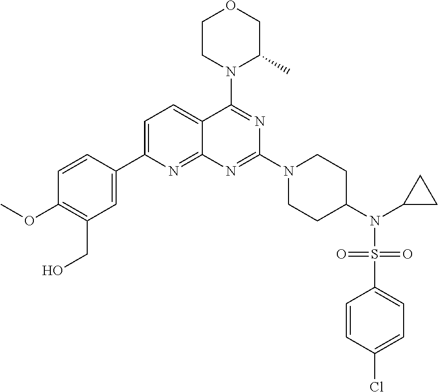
C1=C(C2=CC(CO)=C(OC)C=C2)N=C2C(=C1)C(N1C(C)COCC1)=NC(N1CCC(N(S(C3=CC=C(Cl)C=C3)(=O)=O)C3CC3)CC1)=N2
